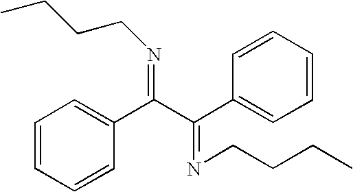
N(=C(C1=CC=CC=C1)C(=NCCCC)C1=CC=CC=C1)CCCC
